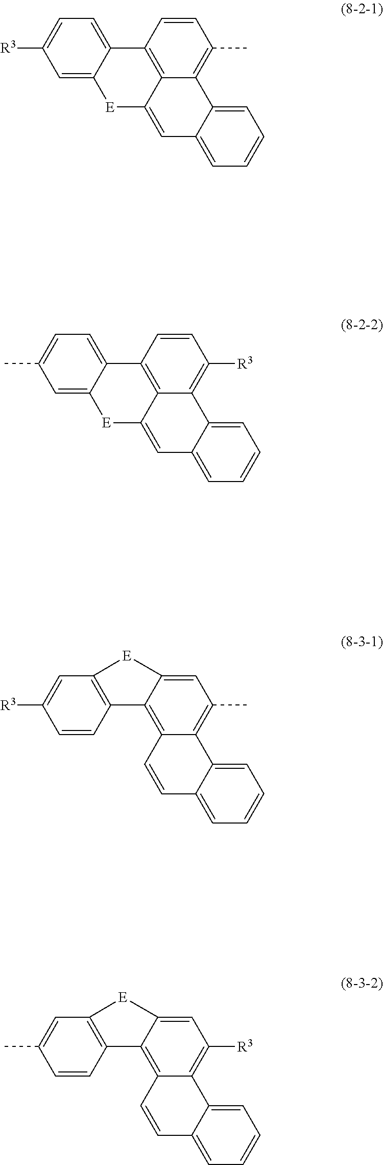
C1=C2C(=CC=C1[R3])C1=C3C(=C(C)C=C1)C1=CC=CC=C1C=C3[E]2.C1=C2C(=CC=C1C)C1=C3C(=C([R3])C=C1)C1=CC=CC=C1C=C3[E]2.C1=CC2=C(C=C1[R3])[E]C1=CC(C)=C3C(=C21)C=CC1=CC=CC=C31.C1=CC2=C(C=C1C)[E]C1=CC([R3])=C3C(=C21)C=CC1=CC=CC=C31
